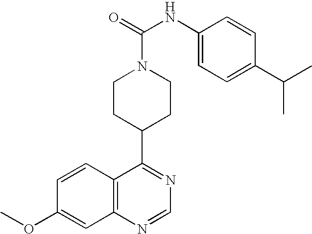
C12=C(N=CN=C1C1CCN(C(=O)NC3=CC=C(C(C)C)C=C3)CC1)C=C(OC)C=C2
